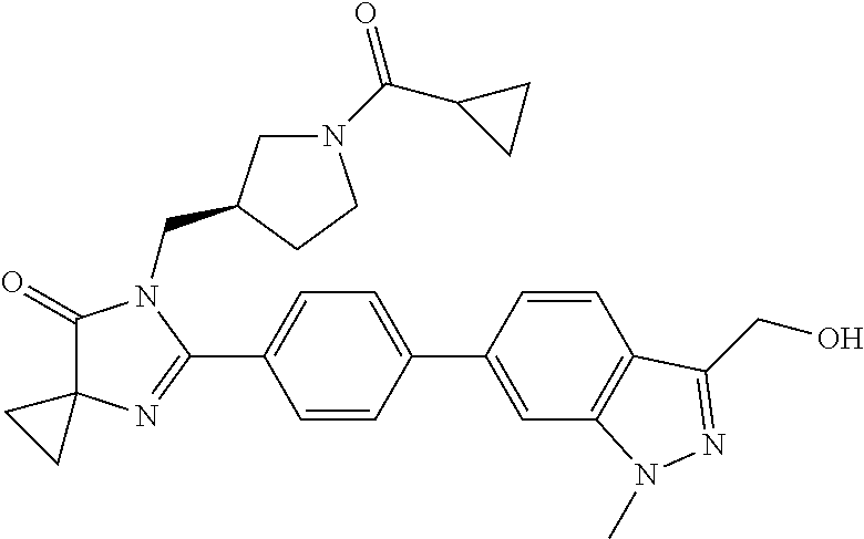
C1(=O)C2(N=C(C3=CC=C(C4=CC5=C(C=C4)C(CO)=NN5C)C=C3)N1CC1CN(C(C3CC3)=O)CC1)CC2
